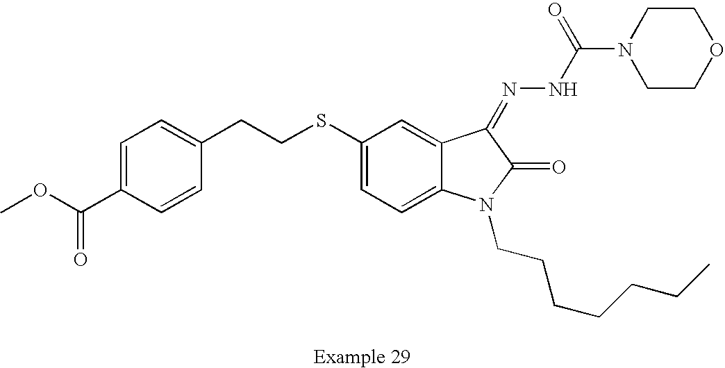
C1=C(C(OC)=O)C=CC(CCSC2=CC=C3C(=C2)C(=NNC(=O)N2CCOCC2)C(=O)N3CCCCCCC)=C1
